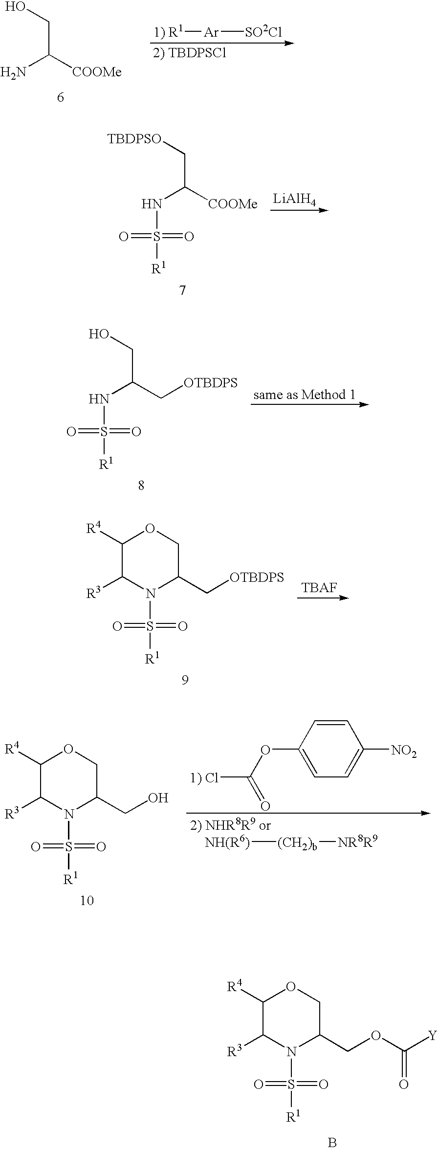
[LiAlH4].C(C([COOMe])NS([R1])(=O)=O)[TBDPSO].C(C(C[OTBDPS])NS([R1])(=O)=O)O.C1([R4])C([R3])N(S([R1])(=O)=O)C(C[OTBDPS])CO1.C1([R4])C([R3])N(S([R1])(=O)=O)C(COC([Y])=O)CO1.B.C(C([COOMe])N)O.[Ar]([1) R1])[SO2Cl].C1=C(OC(Cl)=O)C=CC([NO2])=C1.C1([R4])C([R3])N(S([R1])(=O)=O)C(CO)CO1.[(CH2)b]([NH(R6)])[NR8R9]
